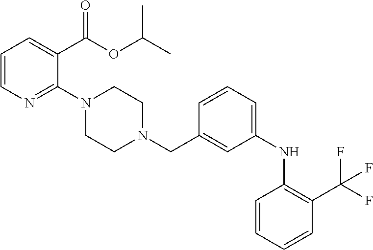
C1=CN=C(N2CCN(CC3=CC(NC4=C(C(F)(F)F)C=CC=C4)=CC=C3)CC2)C(C(OC(C)C)=O)=C1
